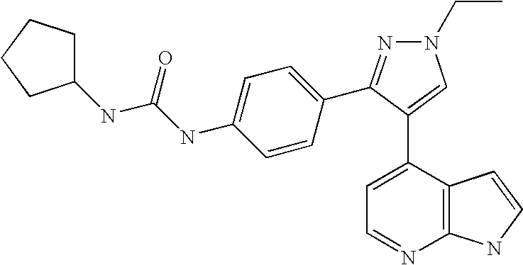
C1=C(C2=CN(CC)N=C2C2=CC=C(NC(=O)NC3CCCC3)C=C2)C2=C(N=C1)NC=C2
